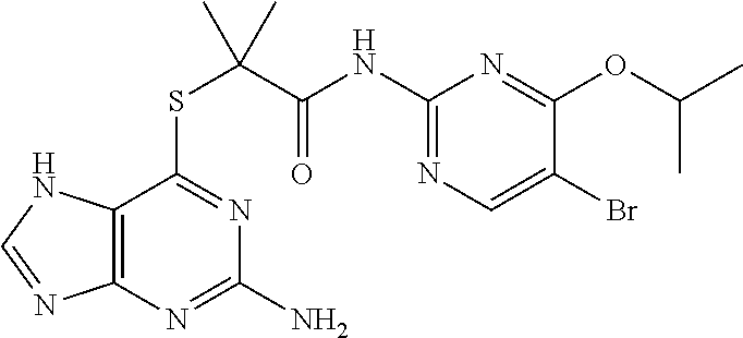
C12=C(N=C(N)N=C1SC(C(NC1=NC=C(Br)C(OC(C)C)=N1)=O)(C)C)N=CN2
